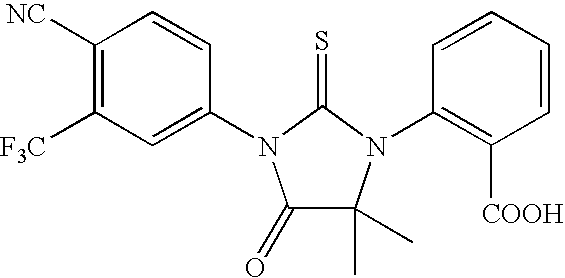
C1([NC])=C([F3C])C=C(N2C(=O)C(C)(C)N(C3=C([COOH])C=CC=C3)C2=S)C=C1
